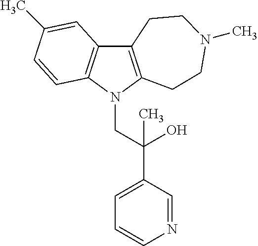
C12=C(N(CC(C3=CC=CN=C3)(O)C)C3=C1C=C(C)C=C3)CCN(C)CC2
